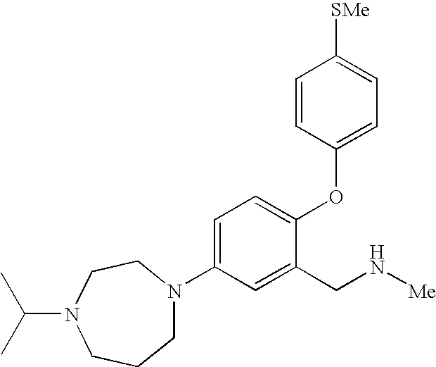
C1=C(N2CCCN(C(C)C)CC2)C=C(CN[Me])C(OC2=CC=C([SMe])C=C2)=C1
